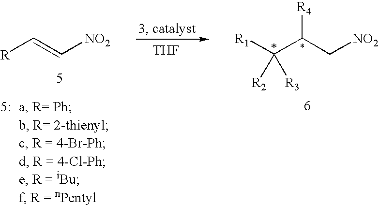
[R]C=C[NO2].C([R1])(C(C[NO2])[R4])([R2])[R3].[THF]
